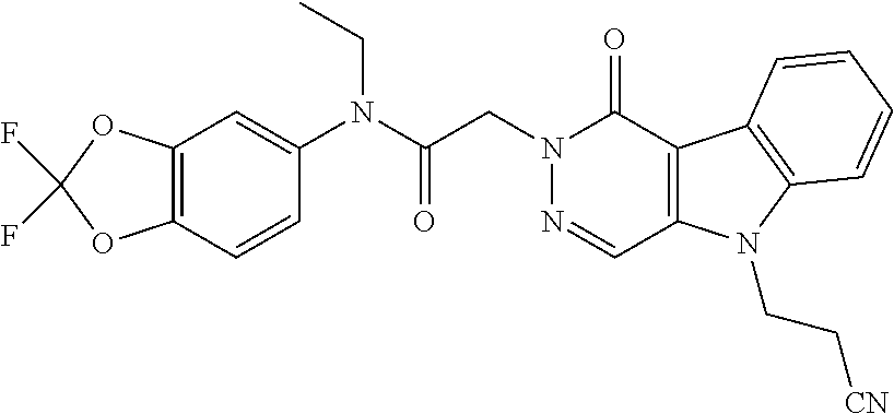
C12=C(C(=O)N(CC(=O)N(C3=CC4=C(C=C3)OC(F)(F)O4)CC)N=C1)C1=C(N2CC[CN])C=CC=C1
